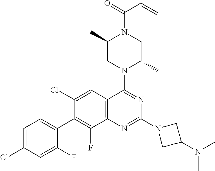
C1=C(Cl)C=C(F)C(C2=C(F)C3=C(C=C2Cl)C(N2C(C)CN(C(=O)C=C)C(C)C2)=NC(N2CC(N(C)C)C2)=N3)=C1
